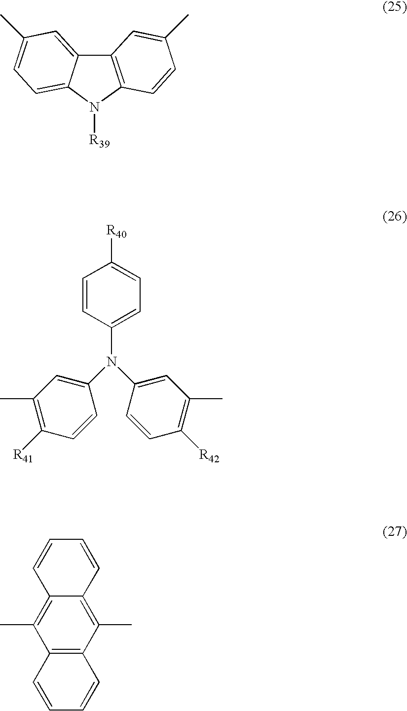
C12=C(N([R39])C3=CC=C(C)C=C13)C=CC(C)=C2.C1=CC(N(C2=CC(C)=C([R41])C=C2)C2=CC(C)=C([R42])C=C2)=CC=C1[R40].C1=CC=CC2=C1C(C)=C1C(=C2C)C=CC=C1
